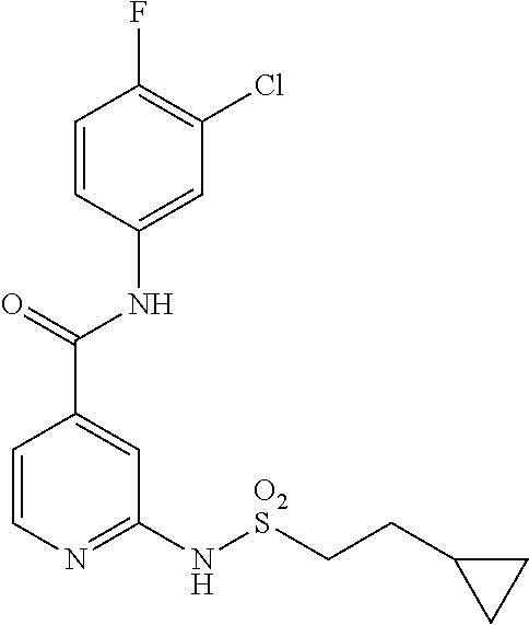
C1=CC(NC(C2=CC(N[O2S]CCC3CC3)=NC=C2)=O)=CC(Cl)=C1F
